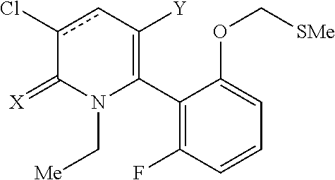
C1(C2=C([Y])cc(Cl)C(=[X])N2C[Me])=C(F)C=CC=C1OC[SMe]
